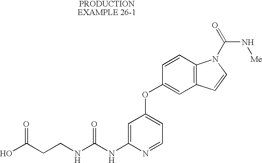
C1=C(NC(NCCC(O)=O)=O)N=CC=C1OC1=CC2=C(C=C1)N(C(=O)N[Me])C=C2
